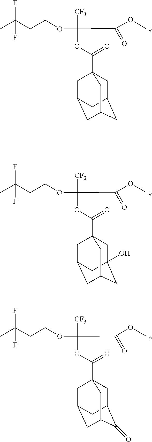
FC(C)(CCOC([CF3])(OC(=O)C12CC3CC(CC(C1)C3)C2)C(=O)OC)F.FC(C)(CCOC([CF3])(OC(=O)C12CC3(O)CC(CC(C1)C3)C2)C(=O)OC)F.FC(C)(CCOC([CF3])(OC(=O)C12CC3C(=O)C(CC(C1)C3)C2)C(=O)OC)F
